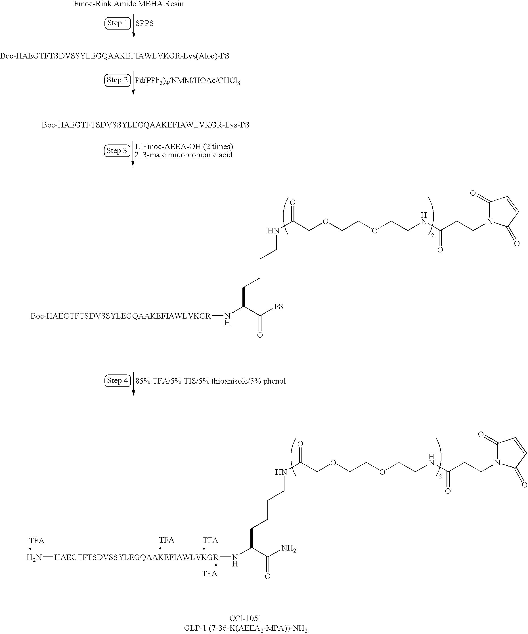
[SPPS].[Pd(PPh3)4/NMM/HOAc/CHCl3].[85% TFA/5% TIS/5% thioanisole/5% phenol].N(C(C([PS])=O)CCCCNC(COCCOCCNC(CCN1C(=O)C=CC1=O)=O)=O)[Boc-HAEGTFTSDVSSYLEGQAAKEFIAWLVKGR].[1. Fmoc-AEEA-OH (2 times)2. 3-maleimidopropionic acid].N(C(C(N)=O)CCCCNC(COCCOCCNC(CCN1C(=O)C=CC1=O)=O)=O)[HAEGTFTSDVSSYLEGQAAKEFIAWLVKGR]N
